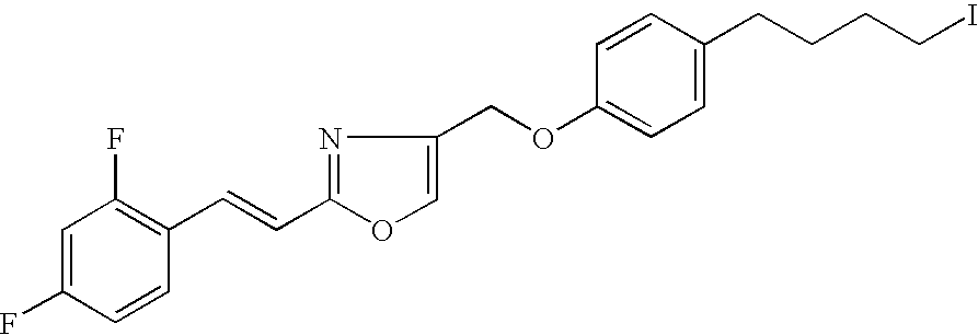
C1=C(F)C=CC(C=CC2=NC(COC3=CC=C(CCCCI)C=C3)=CO2)=C1F
